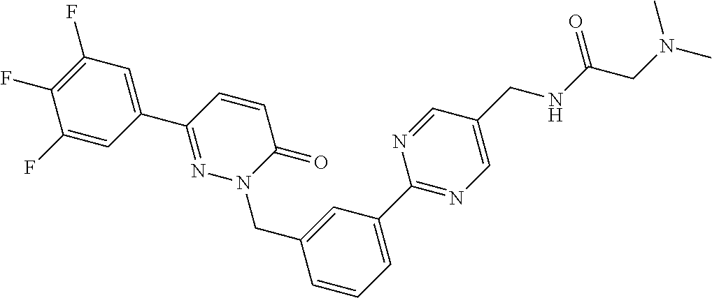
C1(F)=CC(C2=NN(CC3=CC(C4=NC=C(CNC(CN(C)C)=O)C=N4)=CC=C3)C(=O)C=C2)=CC(F)=C1F
